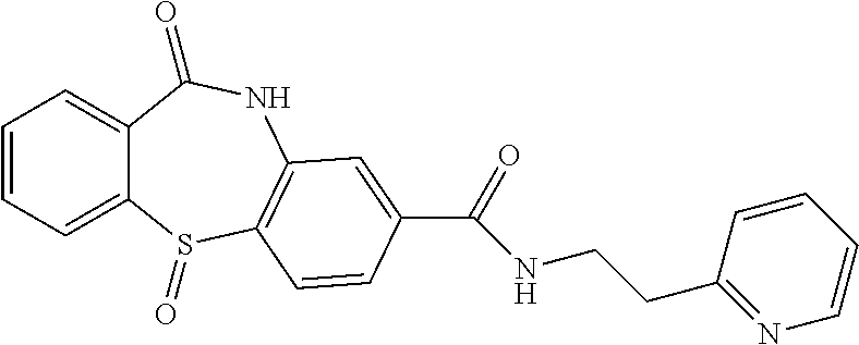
C1=CC=C2C(=C1)C(=O)NC1=C(S2=O)C=CC(C(=O)NCCC2=NC=CC=C2)=C1
